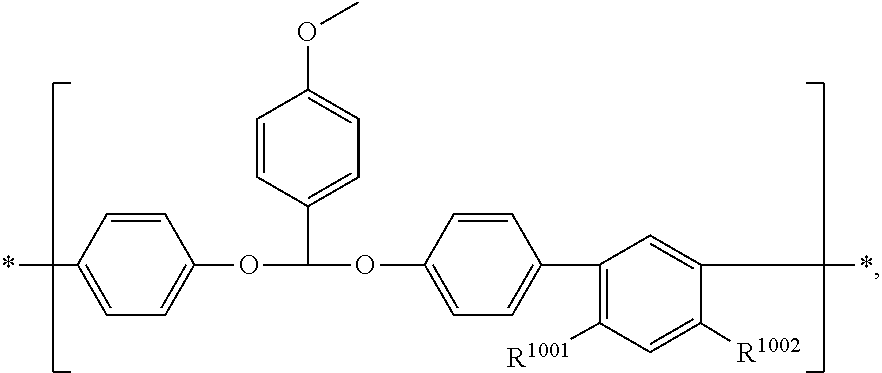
C1=CC(C)=CC=C1OC(C1=CC=C(OC)C=C1)OC1=CC=C(C2=C([R1001])C=C([R1002])C(C)=C2)C=C1
